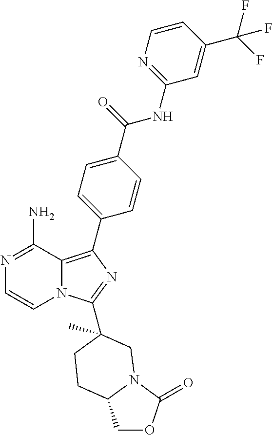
N1=C(N)C2=C(C3=CC=C(C(=O)NC4=NC=CC(C(F)(F)F)=C4)C=C3)N=C(C3(C)CN4C(=O)OCC4CC3)N2C=C1
